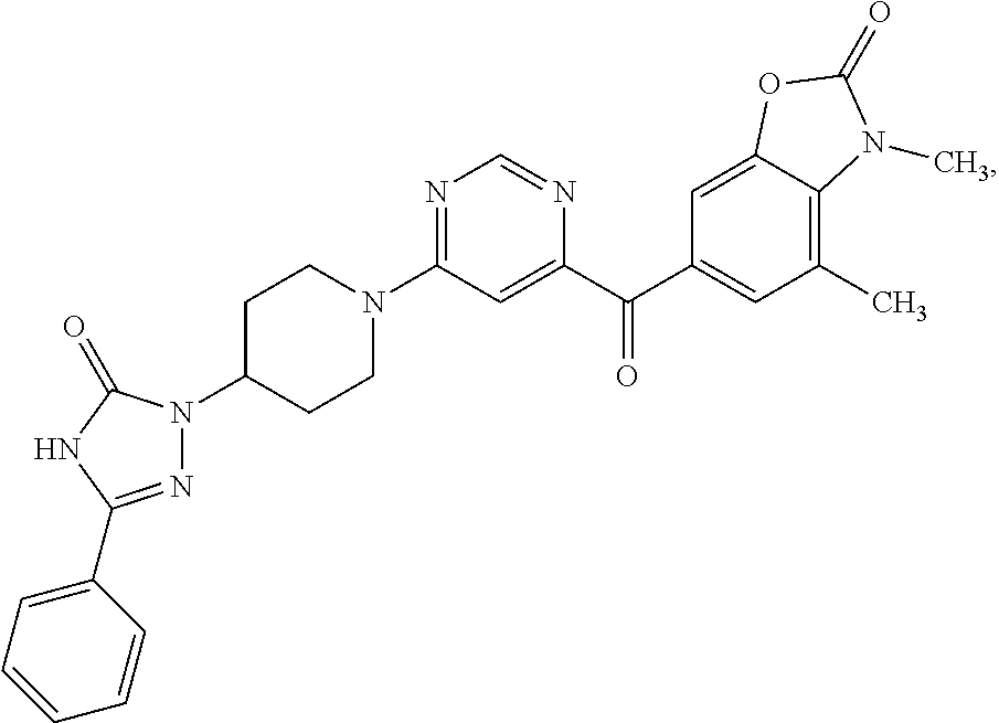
N1=C(N2CCC(N3N=C(C4=CC=CC=C4)NC3=O)CC2)C=C(C(C2=CC(C)=C3C(=C2)OC(=O)N3C)=O)N=C1
